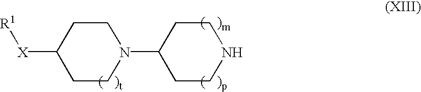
C1(N2CCC([X][R1])CC2)CCNCC1
